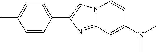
N12C(=NC(C3=CC=C(C)C=C3)=C1)C=C(N(C)C)C=C2
